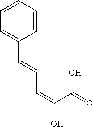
C1=CC=CC(C=CC=C(O)C(=O)O)=C1
